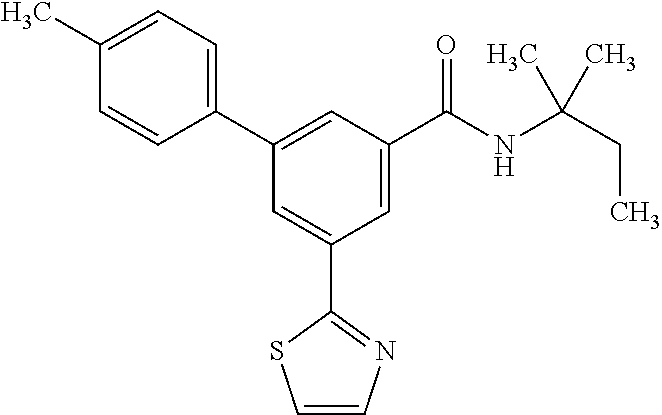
C1=CN=C(C2=CC(C3=CC=C(C)C=C3)=CC(C(NC(CC)(C)C)=O)=C2)S1
